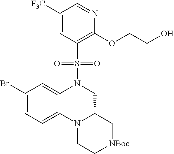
C1([F3C])=CC(S(N2C3=CC(Br)=CC=C3N3C(C2)C[NBoc]CC3)(=O)=O)=C(OCCO)N=C1
